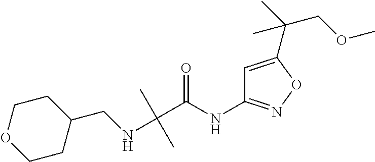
N(C(C(NC1=NOC(C(C)(COC)C)=C1)=O)(C)C)CC1CCOCC1
